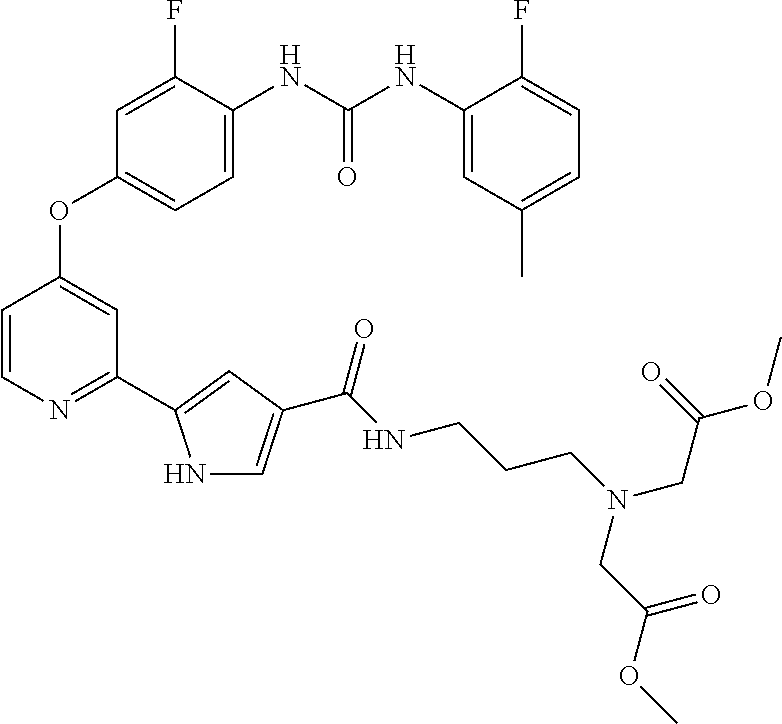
C1=C(NC(NC2=CC(C)=CC=C2F)=O)C(F)=CC(OC2=CC(C3=CC(C(NCCCN(CC(OC)=O)CC(OC)=O)=O)=CN3)=NC=C2)=C1
